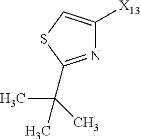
N1=C(C(C)(C)C)SC=C1[X13]
